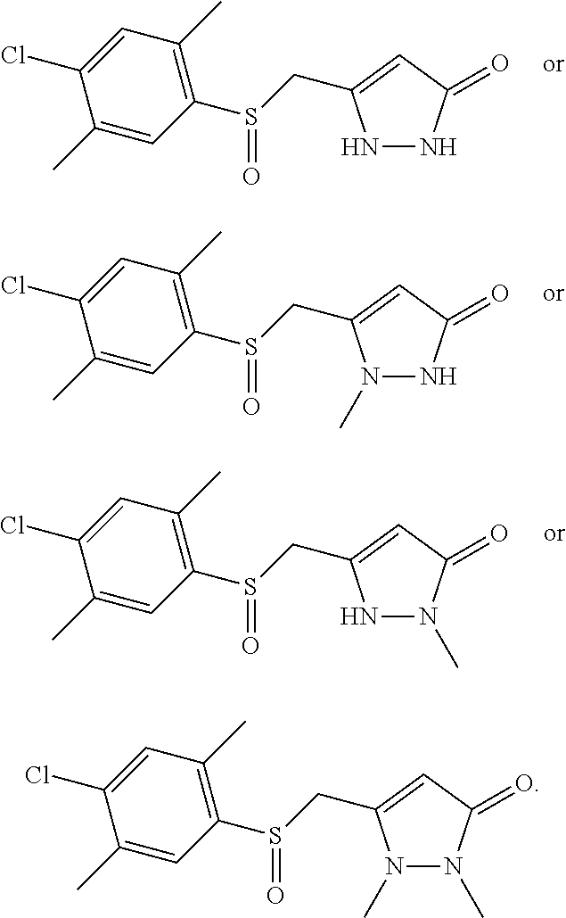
N1NC(=O)C=C1CS(C1=C(C)C=C(Cl)C(C)=C1)=O.N1(C)NC(=O)C=C1CS(C1=C(C)C=C(Cl)C(C)=C1)=O.N1N(C)C(=O)C=C1CS(C1=C(C)C=C(Cl)C(C)=C1)=O.N1(C)N(C)C(=O)C=C1CS(C1=C(C)C=C(Cl)C(C)=C1)=O
